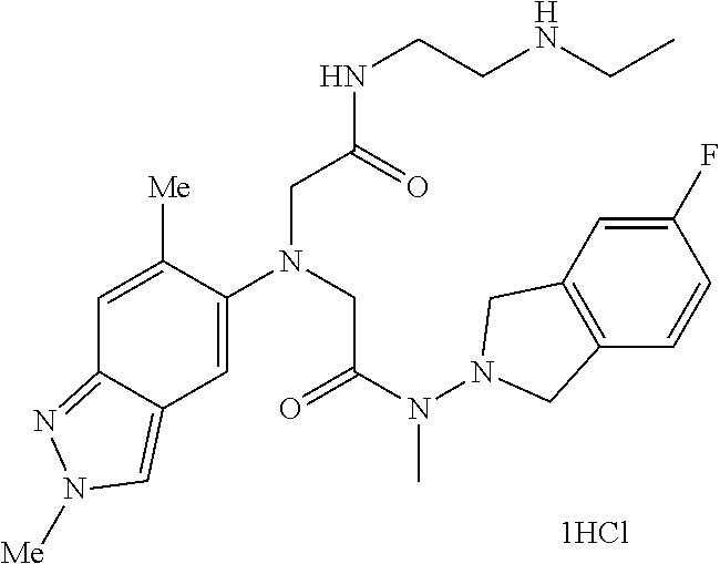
C12=NN([Me])C=C1C=C(N(CC(N(N1CC3=C(C1)C=C(F)C=C3)C)=O)CC(NCCNCC)=O)C([Me])=C2
